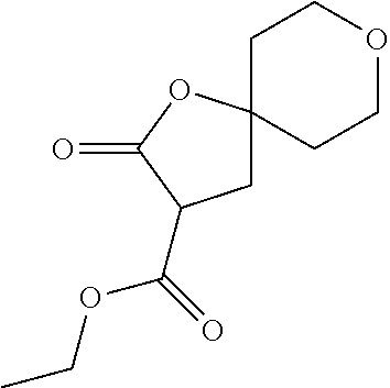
C1C(C(=O)OCC)C(=O)OC12CCOCC2
